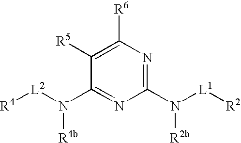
C1([R5])=C([R6])N=C(N([L1][R2])[R2b])N=C1N([L2][R4])[R4b]
